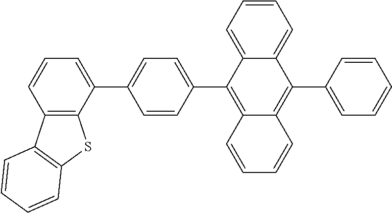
C12=CC=CC=C1C(C1=CC=CC=C1)=C1C(=C2C2=CC=C(C3=CC=CC4=C3SC3=C4C=CC=C3)C=C2)C=CC=C1
